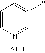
C1=CN=CC(*)=C1
